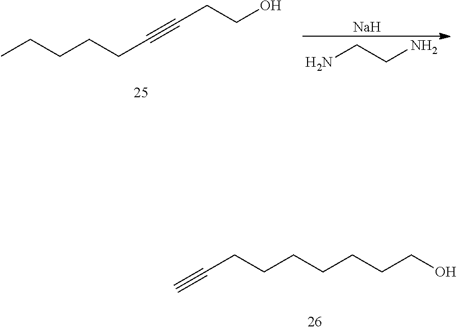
[Na].NCCN.CCCCCC#CCCO.C(CCCCCCCO)#C
